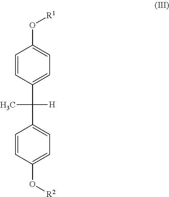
C1=CC(C([H])(C)C2=CC=C(O[R2])C=C2)=CC=C1O[R1]
